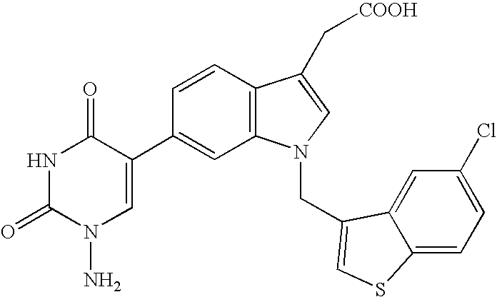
N1C(=O)N(N)C=C(C2=CC3=C(C=C2)C(C[COOH])=CN3CC2=CSC3=CC=C(Cl)C=C32)C1=O
